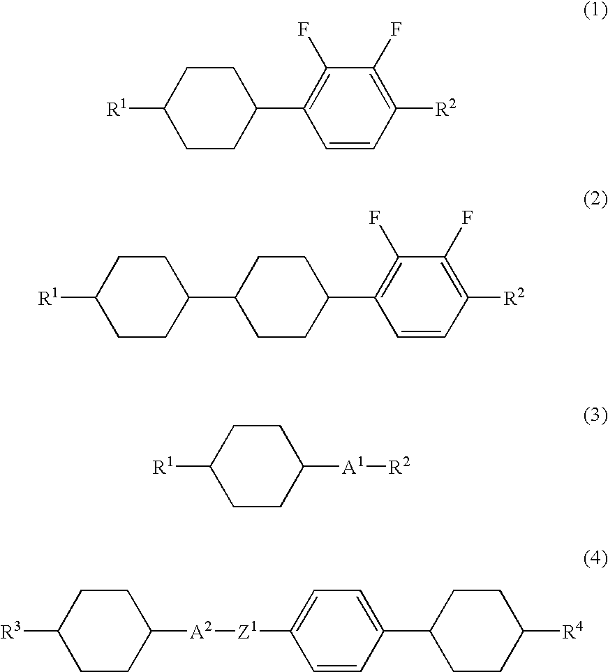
C1CC(C2=C(F)C(F)=C([R2])C=C2)CCC1[R1].[R1]C1CCC(C2CCC(C3=C(F)C(F)=C([R2])C=C3)CC2)CC1.C1CC([A1][R2])CCC1[R1].C1CC([A2][Z1]C2=CC=C(C3CCC([R4])CC3)C=C2)CCC1[R3]
